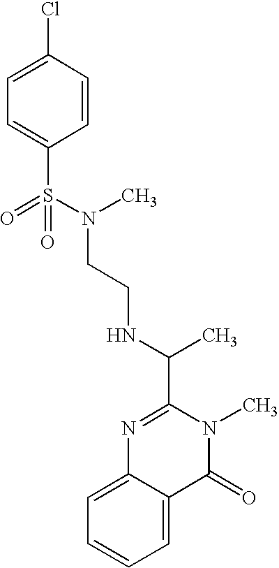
C(NC(C1=NC2=CC=CC=C2C(=O)N1C)C)CN(S(=O)(C1=CC=C(Cl)C=C1)=O)C
